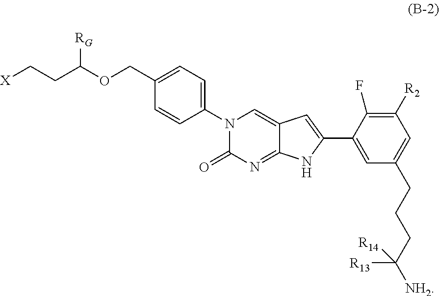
N1(C2=CC=C(COC([RG])CC[X])C=C2)C(=O)N=C2C(=C1)C=C(C1=CC(CCCC([NH2])([R13])[R14])=CC([R2])=C1F)N2
